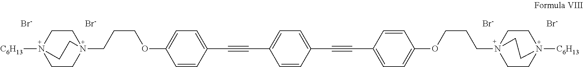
N12([C6H13])CCN(CCCOC3=CC=C(C#CC4=CC=C(C#CC5=CC=C(OCCCN67CCN([C6H13])(CC6)CC7)C=C5)C=C4)C=C3)(CC1)CC2.[Br-].[Br-].[Br-].[Br-]
